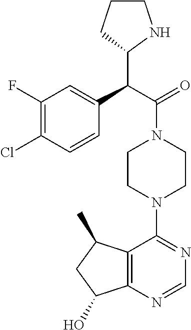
C(C(=O)N1CCN(C2=NC=NC3=C2C(C)CC3O)CC1)(C1NCCC1)C1=CC(F)=C(Cl)C=C1
